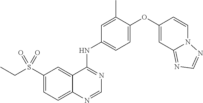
C12=CC=C(S(CC)(=O)=O)C=C1C(NC1=CC=C(OC3=CC4=NC=NN4C=C3)C(C)=C1)=NC=N2
